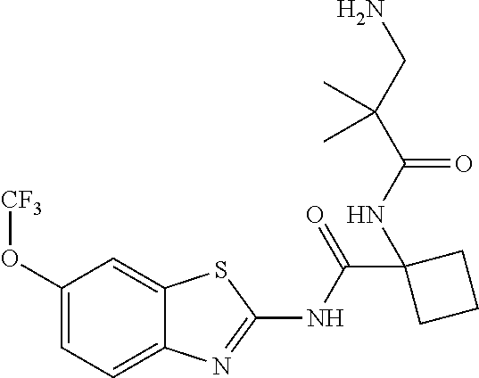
C1(O[CF3])=CC=C2C(=C1)SC(NC(C1(NC(C(CN)(C)C)=O)CCC1)=O)=N2
